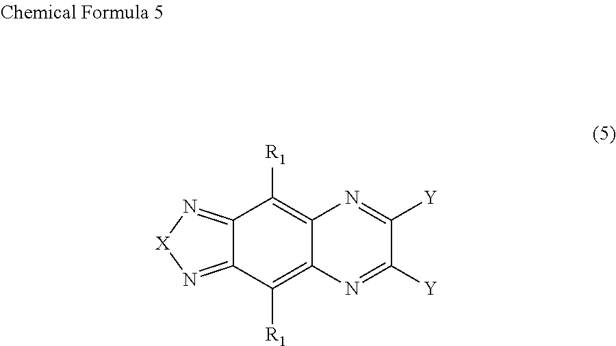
C12=N[X]N=C1C([R1])=C1C(=C2[R1])N=C([Y])C([Y])=N1
